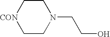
C1C[CON]CCN1CCO
